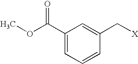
C1(C(OC)=O)=CC=CC(C[X])=C1
